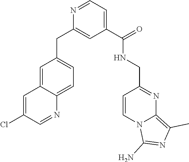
C1=NC(CC2=CC=C3C(=C2)C=C(Cl)C=N3)=CC(C(=O)NCC2=NC3=C(C)N=C(N)N3C=C2)=C1
